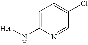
C1=C(N[Het])N=CC(Cl)=C1
